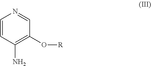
C1=CC(N)=C(O[R])C=N1
